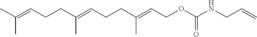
CC(=CCCC(=CCCC(=CCOC(NCC=C)=O)C)C)C
